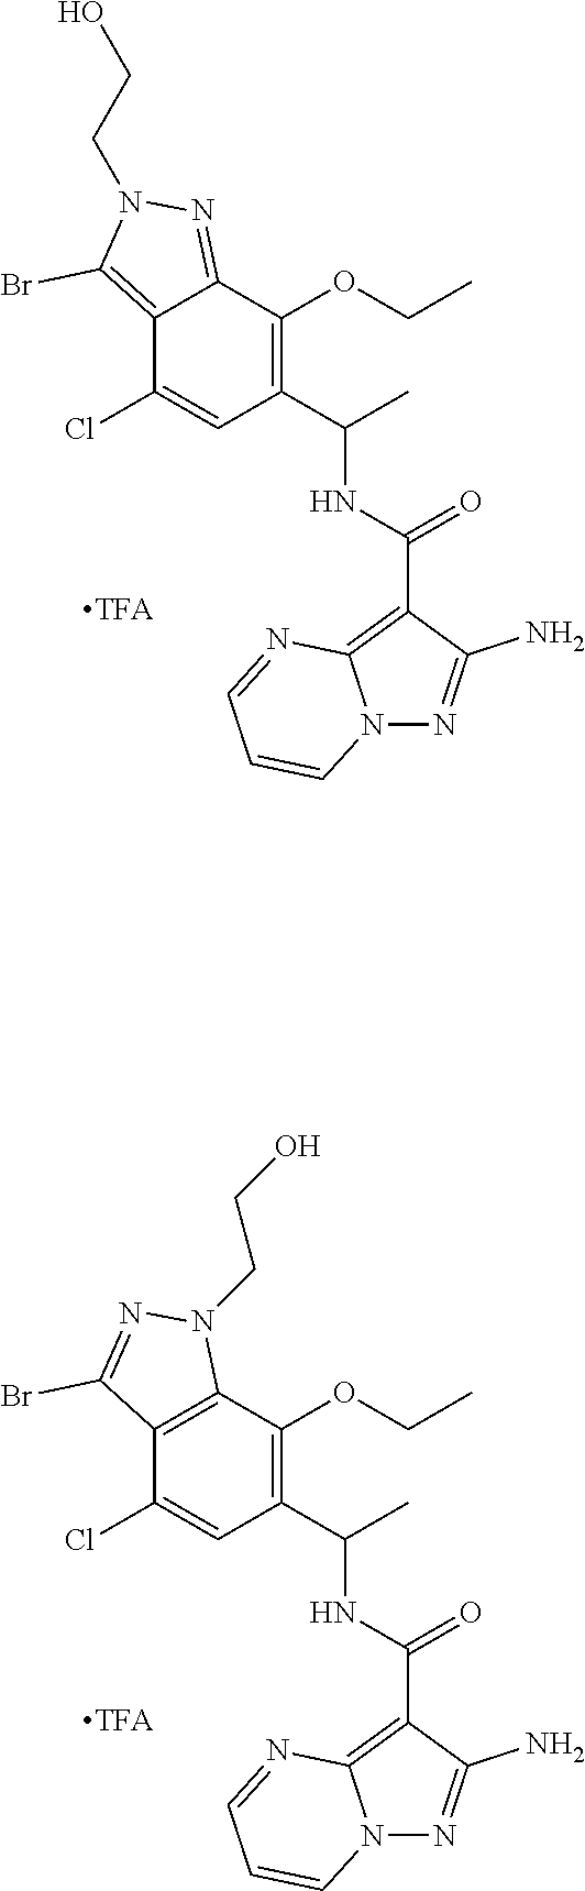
C1(C(C)NC(C2=C3N(N=C2N)C=CC=N3)=O)=C(OCC)C2=NN(CCO)C(Br)=C2C(Cl)=C1.C1(C(C)NC(C2=C3N(N=C2N)C=CC=N3)=O)=C(OCC)C2=C(C(Cl)=C1)C(Br)=NN2CCO
